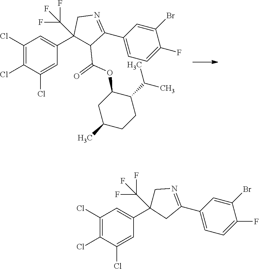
C1(Cl)=CC(C2(C(F)(F)F)C(C(=O)OC3CC(C)CCC3C(C)C)C(C3=CC=C(F)C(Br)=C3)=NC2)=CC(Cl)=C1Cl.C1(Cl)=CC(C2(C(F)(F)F)CN=C(C3=CC=C(F)C(Br)=C3)C2)=CC(Cl)=C1Cl
